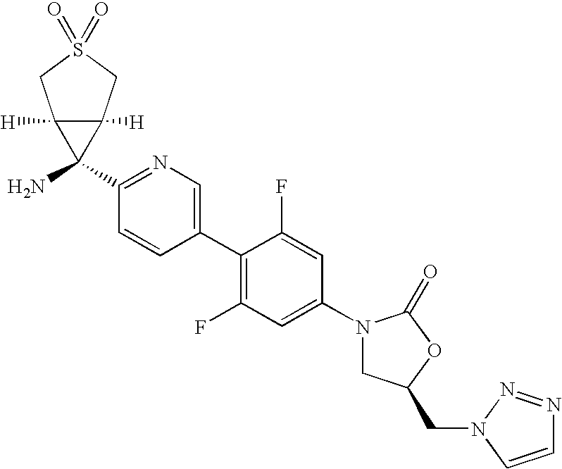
C1(N2CC(CN3N=NC=C3)OC2=O)=CC(F)=C(C2=CN=C(C3(N)C4([H])C3([H])CS(=O)(=O)C4)C=C2)C(F)=C1
